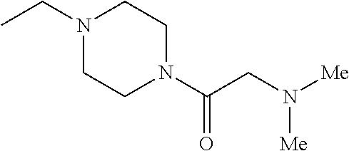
N1(CC)CCN(C(CN([Me])[Me])=O)CC1
